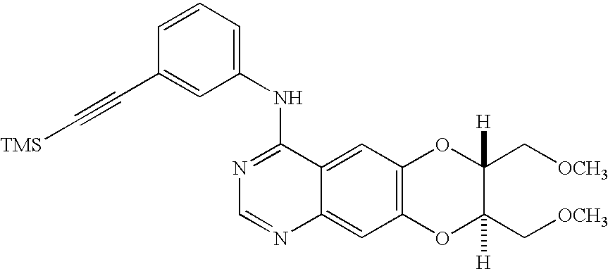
C12=C(C=C3C(=C1)N=CN=C3NC1=CC=CC(C#C[TMS])=C1)OC([H])(C[OCH3])C([H])(C[OCH3])O2
